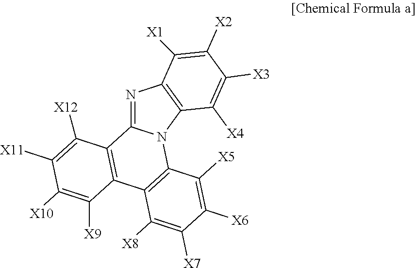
N1=C2N(C3=C1C([X1])=C([X2])C([X3])=C3[X4])C1=C(C3=C2C([X12])=C([X11])C([X10])=C3[X9])C([X8])=C([X7])C([X6])=C1[X5]
